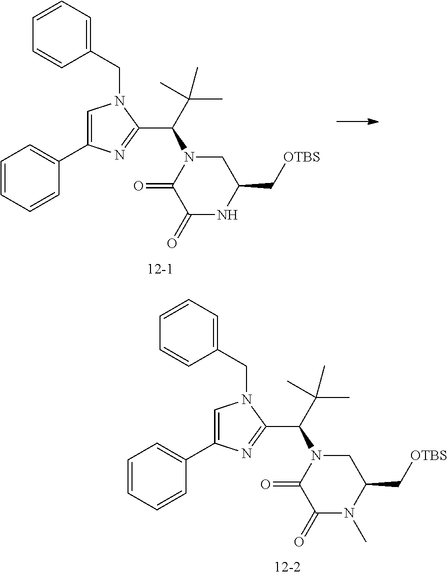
C1=CC=CC(C2=CN(CC3=CC=CC=C3)C(C(N3CC(C[OTBS])N(C)C(=O)C3=O)C(C)(C)C)=N2)=C1.C1=CC=CC(C2=CN(CC3=CC=CC=C3)C(C(N3CC(C[OTBS])NC(=O)C3=O)C(C)(C)C)=N2)=C1
